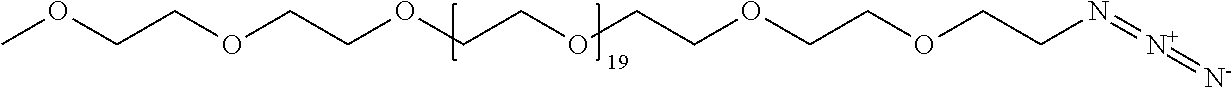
C(COCCOCCOCCN=[N+]=[N-])OCCOCCOC
